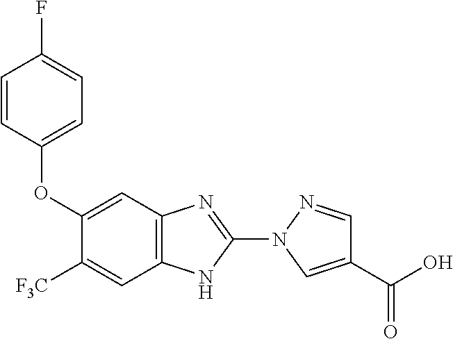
C12=C(N=C(N3C=C(C(O)=O)C=N3)N1)C=C(OC1=CC=C(F)C=C1)C([F3C])=C2
